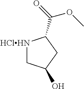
[HClHN]1CC(O)CC1C(OC)=O
